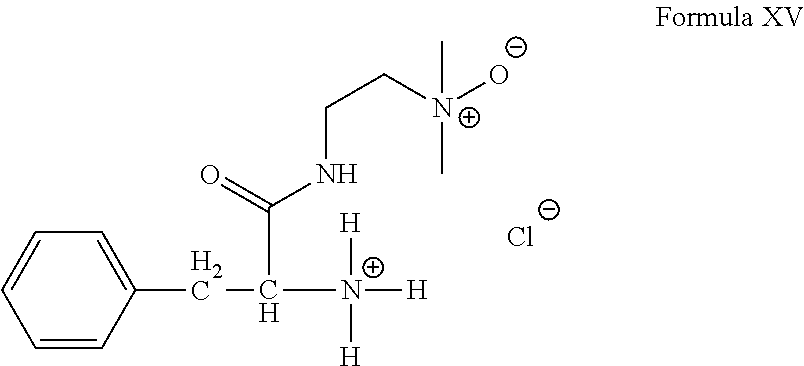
C1(CC([N+]([H])([H])[H])C(=O)NCC[N+]([O-])(C)C)=CC=CC=C1.[Cl-]
